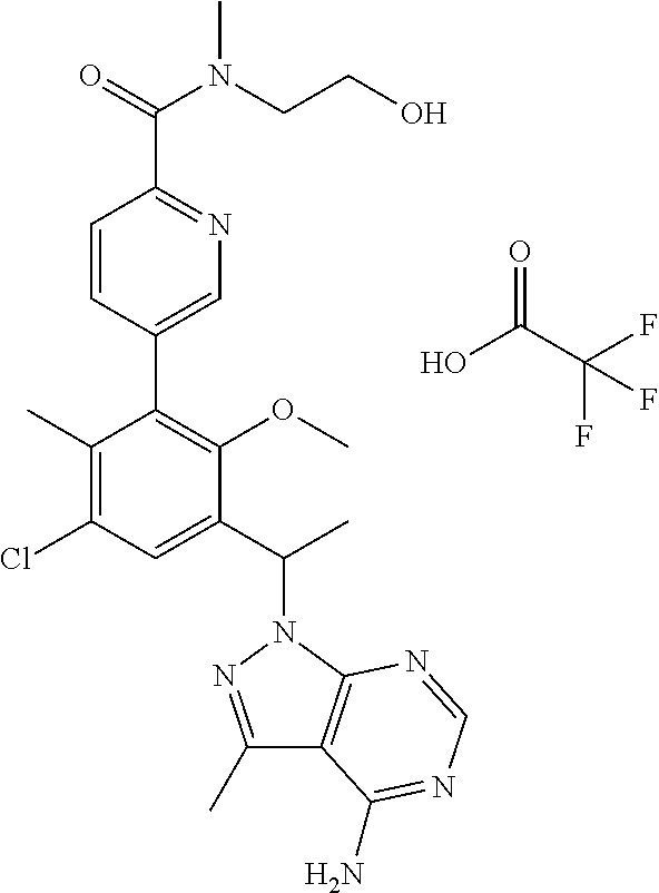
C1(C)=C(Cl)C=C(C(C)N2N=C(C)C3=C2N=CN=C3N)C(OC)=C1C1=CN=C(C(=O)N(CCO)C)C=C1.O=C(C(F)(F)F)O
